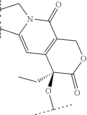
C1(C(C)C)=CC2=C(C(=O)N1CC(C)C)COC(=O)C2(OC(C)C)CC
